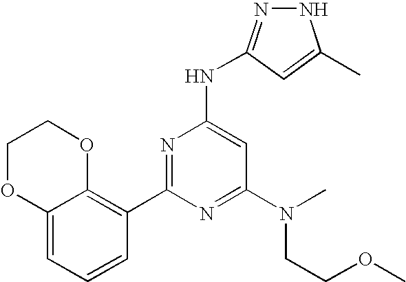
N1N=C(NC2=CC(N(CCOC)C)=NC(C3=C4C(=CC=C3)OCCO4)=N2)C=C1C
